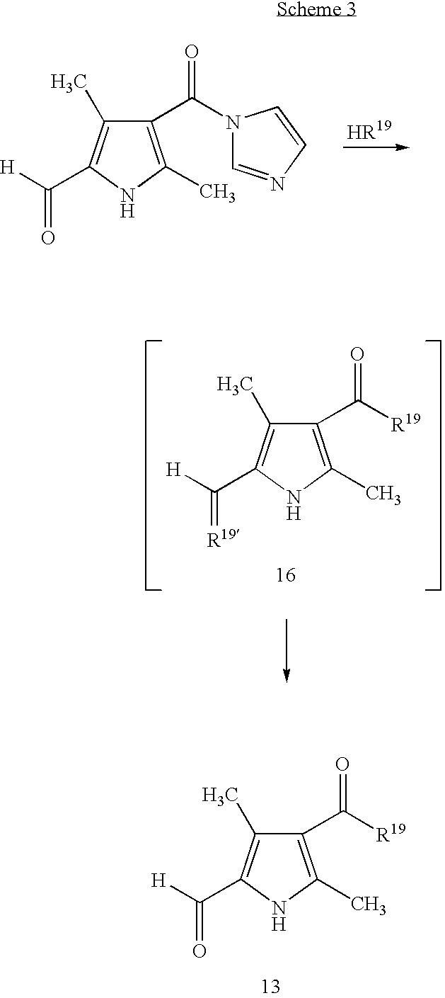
C1(C)=C(C([H])=O)NC(C)=C1C([R19])=O.C1(C(N2C=NC=C2)=O)=C(C)NC(C([H])=O)=C1C.C1(C)=C(C([H])=[R19])NC(C)=C1C([R19])=O
